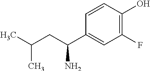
C(C(N)C1=CC(F)=C(O)C=C1)C(C)C
